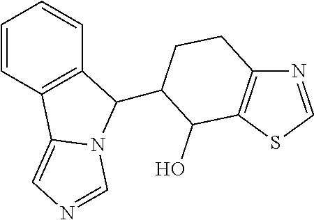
C1=CC2=C(C=C1)C(C1CCC3=C(SC=N3)C1O)N1C2=CN=C1
